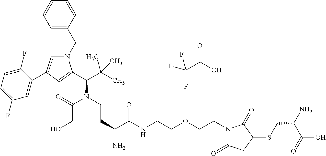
C1=C(CN2C=C(C3=CC(F)=CC=C3F)C=C2C(C(C)(C)C)N(C(CO)=O)CCC(C(NCCOCCN2C(=O)CC(SCC(N)C(=O)O)C2=O)=O)N)C=CC=C1.C(C(O)=O)(F)(F)F
